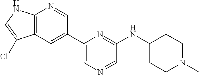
C1=C(C2=CC3=C(N=C2)NC=C3Cl)N=C(NC2CCN(C)CC2)C=N1
